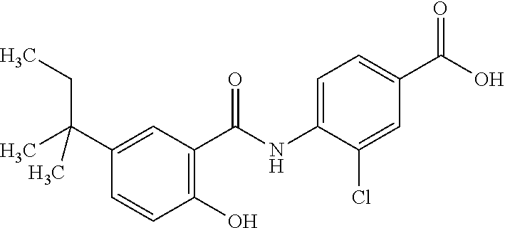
CC(C1=CC(C(NC2=CC=C(C(O)=O)C=C2Cl)=O)=C(O)C=C1)(CC)C
